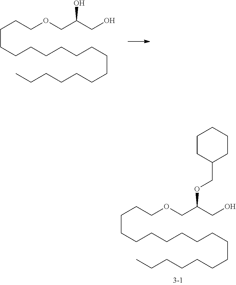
C(CCCCCCCCCCCCC)CCCCOCC(CO)O.C(CCCCCCCCCCCCC)CCCCOCC(CO)OCC1CCCCC1
